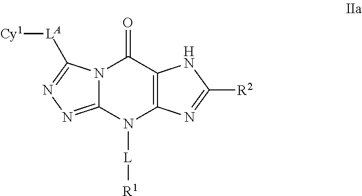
N12C(=NN=C1[LA][Cy1])N([L][R1])C1=C(C2=O)NC([R2])=N1
